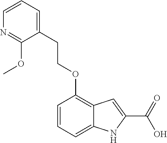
C1(CCOC2=C3C(=CC=C2)NC(C(=O)O)=C3)=CC=CN=C1OC
